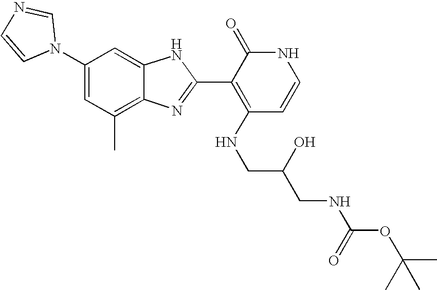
C1(C)=C2C(=CC(N3C=NC=C3)=C1)NC(C1=C(NCC(CNC(OC(C)(C)C)=O)O)C=CNC1=O)=N2
